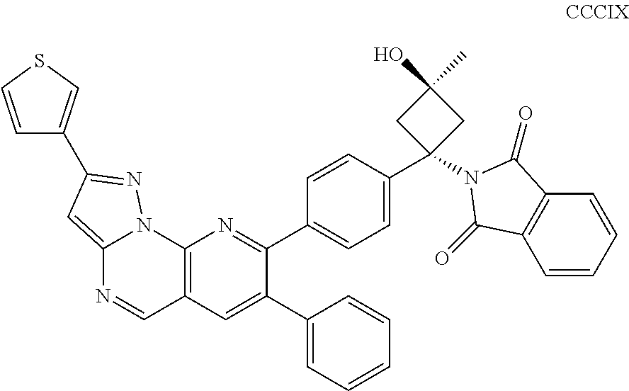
C12=CC(C3=CSC=C3)=NN1C1=C(C=N2)C=C(C2=CC=CC=C2)C(C2=CC=C(C3(N4C(=O)C5=C(C=CC=C5)C4=O)CC(O)(C)C3)C=C2)=N1
